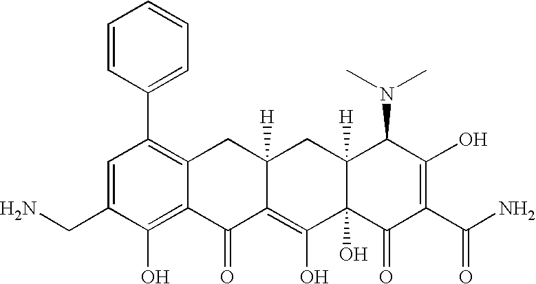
NCC1=CC(C2=CC=CC=C2)=C2C(=C1O)C(=O)C1=C(O)C3(O)C([H])(CC1([H])C2)C(N(C)C)C(O)=C(C(N)=O)C3=O
